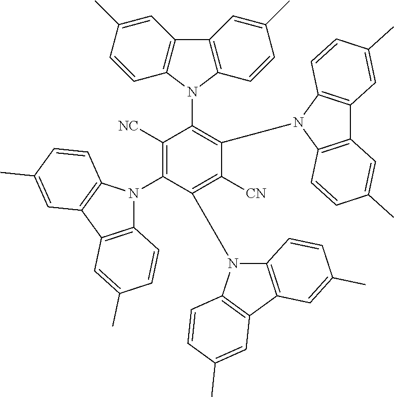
C1(C)=CC2=C(C=C1)N(C1=C(N3C4=C(C5=C3C=CC(C)=C5)C=C(C)C=C4)C([CN])=C(N3C4=C(C5=C3C=CC(C)=C5)C=C(C)C=C4)C(N3C4=C(C5=C3C=CC(C)=C5)C=C(C)C=C4)=C1[NC])C1=C2C=C(C)C=C1
